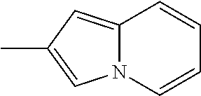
C1=CN2C(=CC(C)=C2)C=C1
